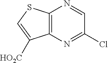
C12=C(N=C(Cl)C=N1)C([HO2C])=CS2
